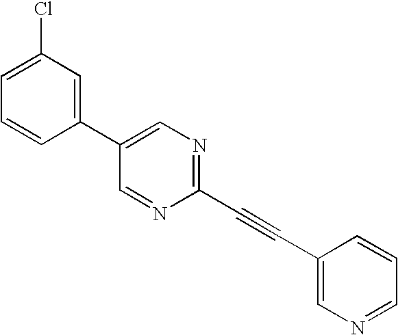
C1(C2=CC(Cl)=CC=C2)=CN=C(C#CC2=CN=CC=C2)N=C1
